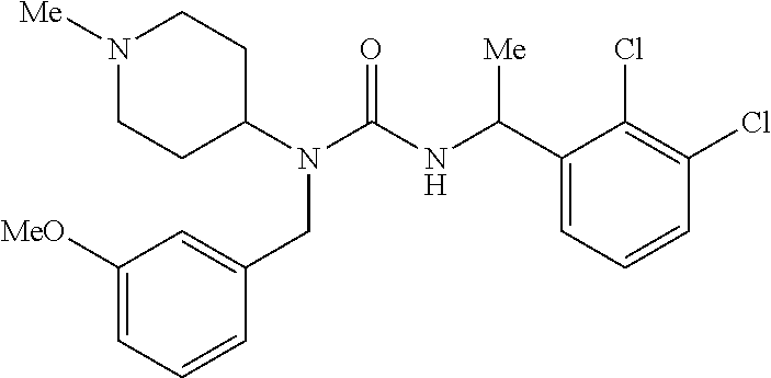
N1([Me])CCC(N(C(=O)NC(C2=CC=CC(Cl)=C2Cl)[Me])CC2=CC([MeO])=CC=C2)CC1
